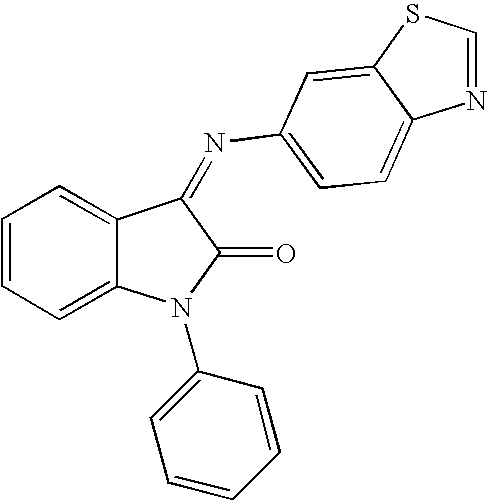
N1=CSC2=CC(N=C3C4=CC=CC=C4N(C4=CC=CC=C4)C3=O)=CC=C12
